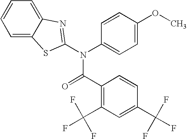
C1=C2C(=CC=C1)N=C(N(C1=CC=C(OC)C=C1)C(C1=C(C(F)(F)F)C=C(C(F)(F)F)C=C1)=O)S2
